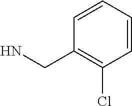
C1=CC=CC(CN)=C1Cl
